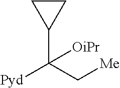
C1(C(C[Me])([Pyd])[OiPr])CC1
